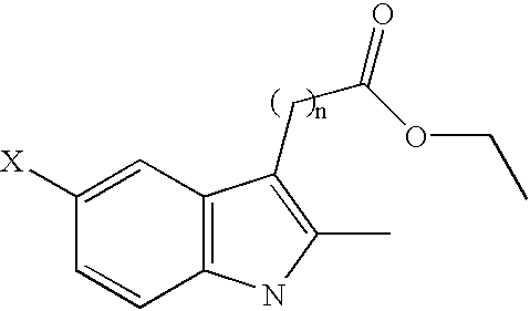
C12=C(C=C([X])C=C1)C(CC(OCC)=O)=C(C)N2
